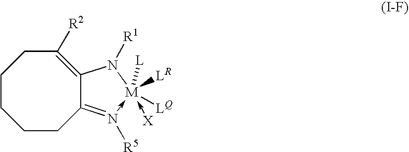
C12=N([R5])->[M]([LQ])([LR])([L])(-[X])N([R1])C1=C([R2])CCCCC2
